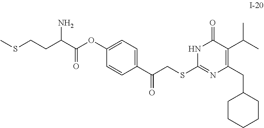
C1CCCCC1CC1=C(C(C)C)C(=O)NC(SCC(C2=CC=C(OC(C(CCSC)N)=O)C=C2)=O)=N1
